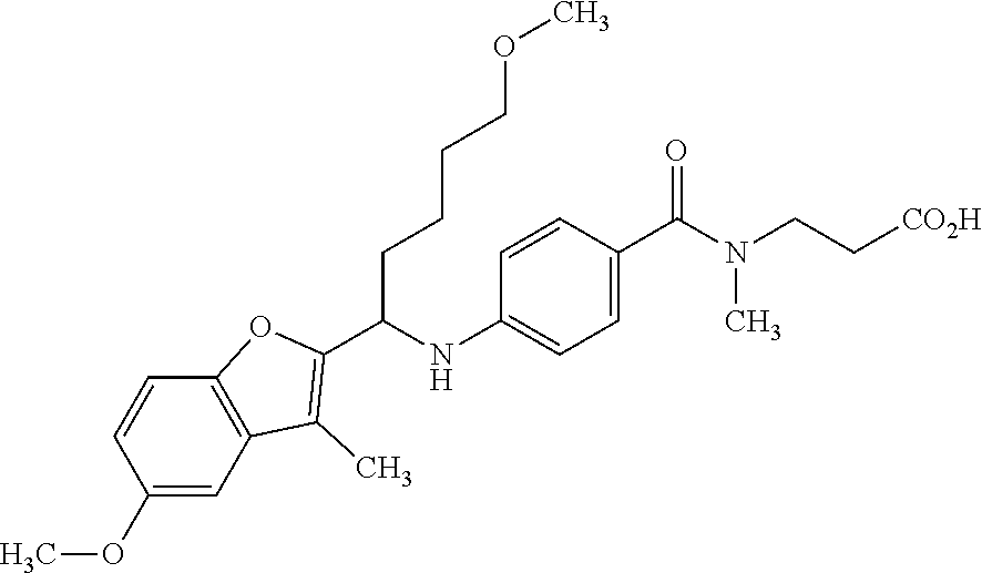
COC1=CC2=C(C=C1)OC(C(NC1=CC=C(C(=O)N(CC[CO2H])C)C=C1)CCCCOC)=C2C
